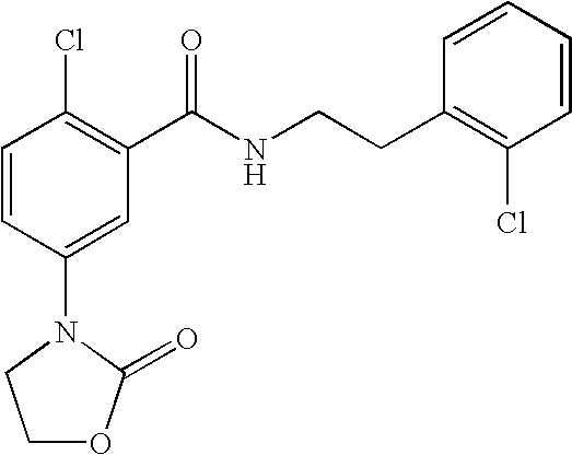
C1=CC(N2CCOC2=O)=CC(C(NCCC2=C(Cl)C=CC=C2)=O)=C1Cl
